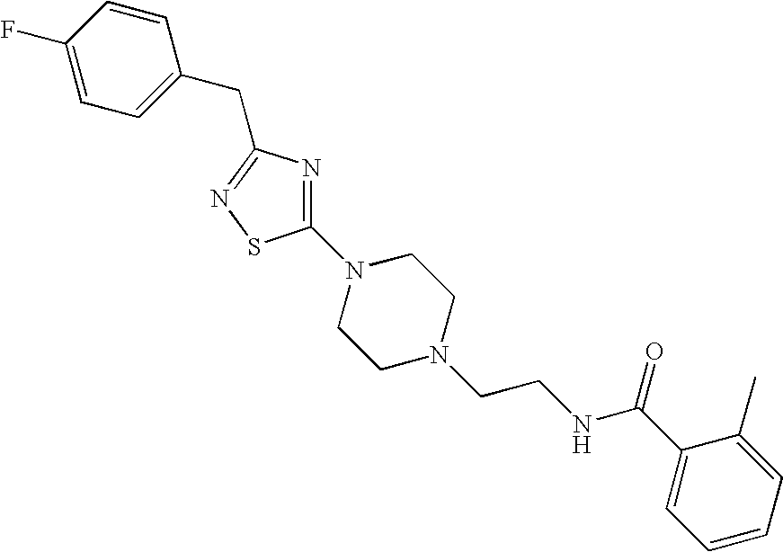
C1(F)=CC=C(CC2=NSC(N3CCN(CCNC(C4=CC=CC=C4C)=O)CC3)=N2)C=C1
